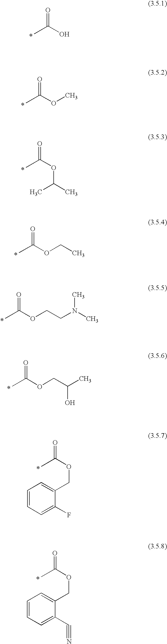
O=C(O)C.*.O=C(OC)C.*.O=C(OC(C)C)C.*.O=C(OCC)C.*.O=C(OCCN(C)C)C.*.O=C(OCC(C)O)C.*.O=C(OCC1=CC=CC=C1F)C.*.O=C(OCC1=CC=CC=C1C#N)C.*
